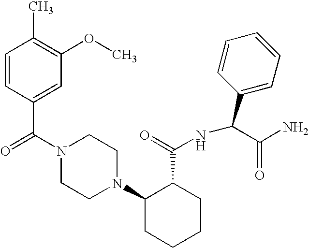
C(N1CCN(C2CCCCC2C(=O)NC(C2=CC=CC=C2)C(N)=O)CC1)(=O)C1=CC(OC)=C(C)C=C1
